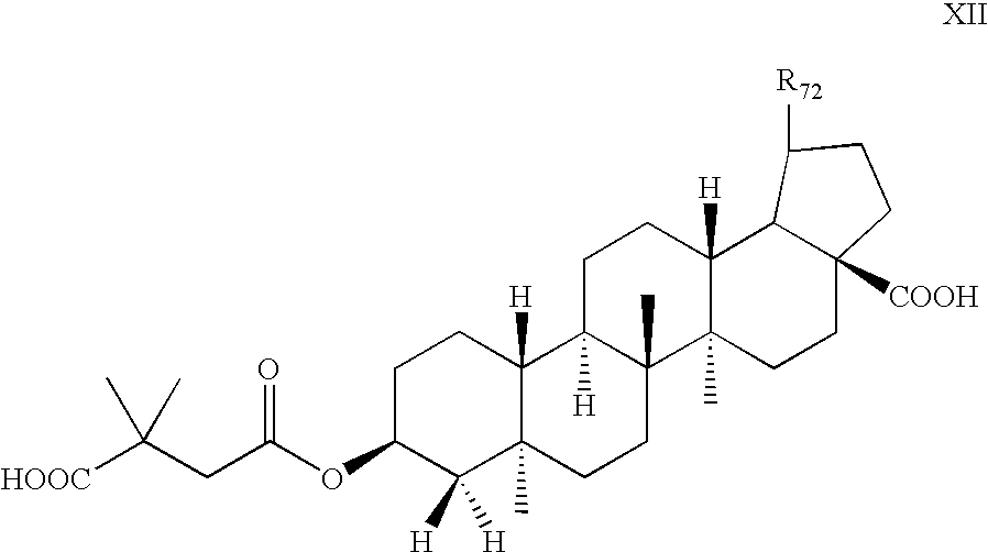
C1C(OC(CC([HOOC])(C)C)=O)C([H])([H])C2(C)C([H])(C1)C1([H])C(C)(CC2)C2(C)C([H])(CC1)C1C([COOH])(CC2)CCC1[R72]
